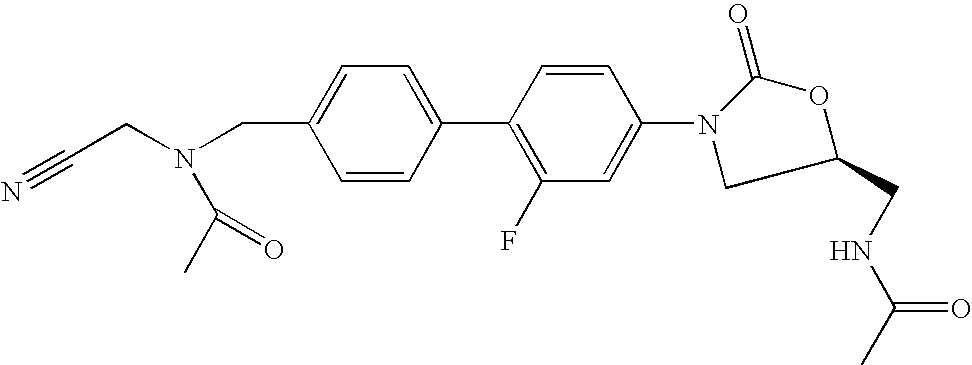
C(C1=CC=C(C2=C(F)C=C(N3CC(CNC(C)=O)OC3=O)C=C2)C=C1)N(CC#N)C(=O)C
